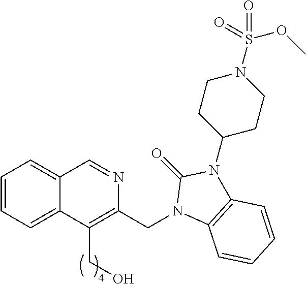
C1=CC=C2C(=C1)C=NC(CN1C3=C(N(C4CCN(S(OC)(=O)=O)CC4)C1=O)C=CC=C3)=C2CO
